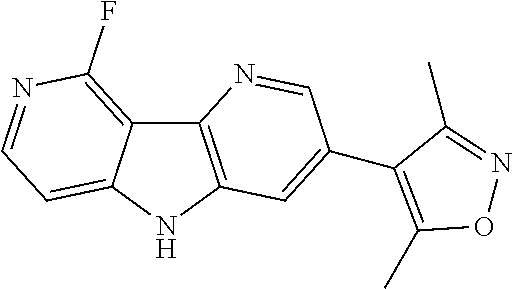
C12=C(F)N=CC=C1NC1=C2N=CC(C2=C(C)ON=C2C)=C1
